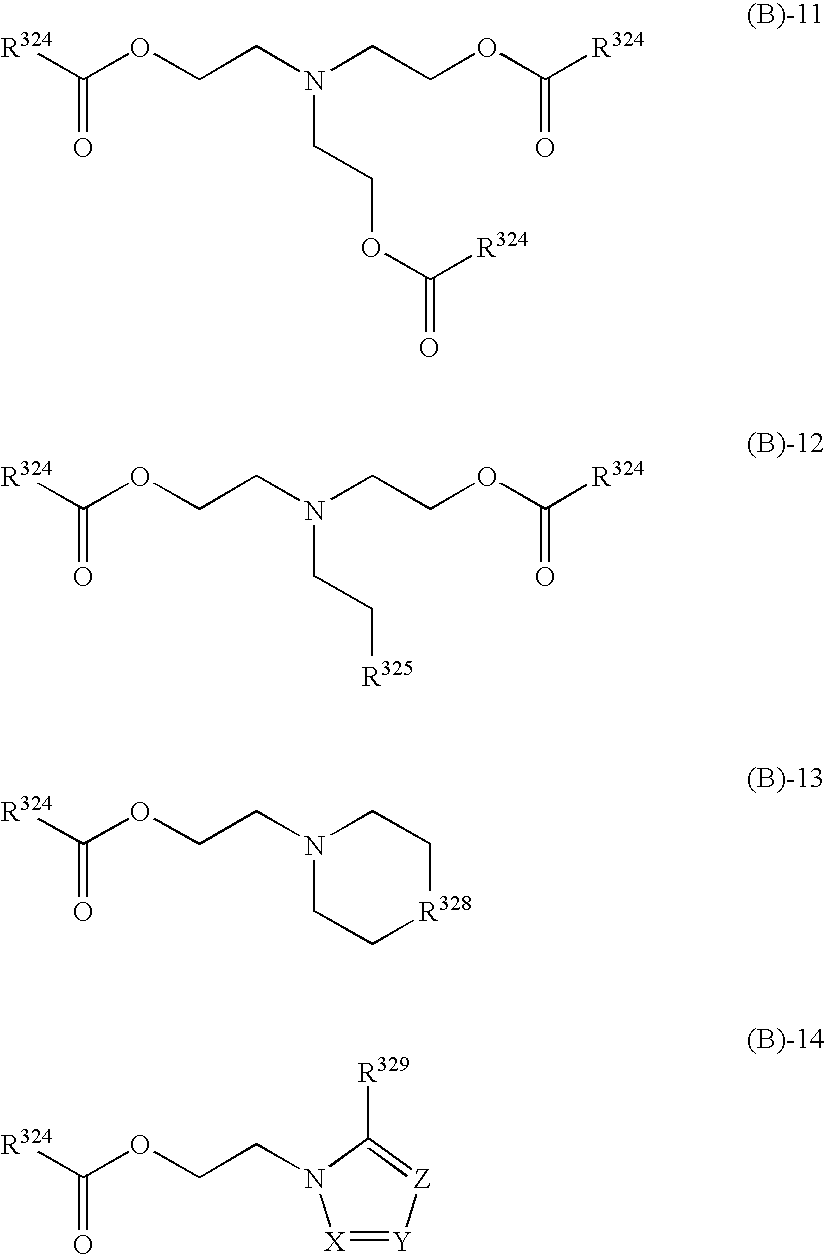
[R324]C(OCCN(CCOC([R324])=O)CCOC(=O)[R324])=O.[R324]C(OCCN(CCOC([R324])=O)CC[R325])=O.[R324]C(OCCN1CC[R328]CC1)=O.[R324]C(OCCN1[X]=[Y][Z]=C1[R329])=O
